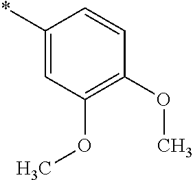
C1(*)=CC(OC)=C(OC)C=C1
